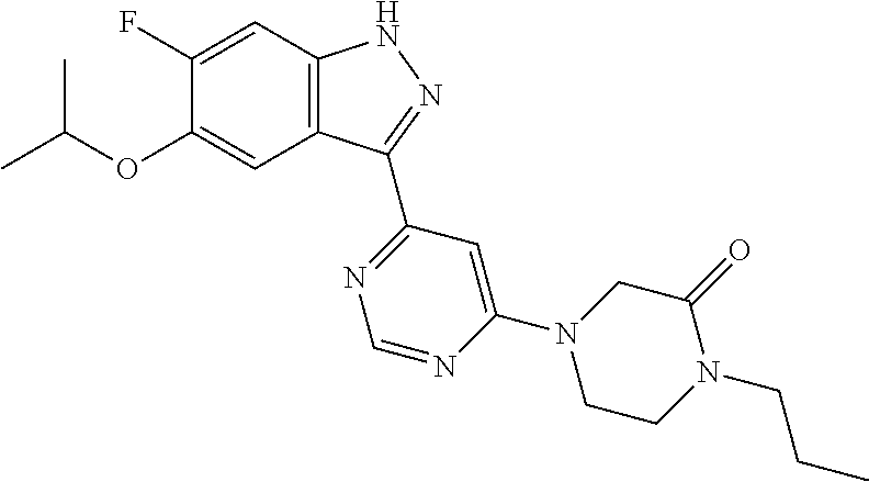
O(C1=CC2=C(C=C1F)NN=C2C1=NC=NC(N2CCN(CCC)C(=O)C2)=C1)C(C)C
